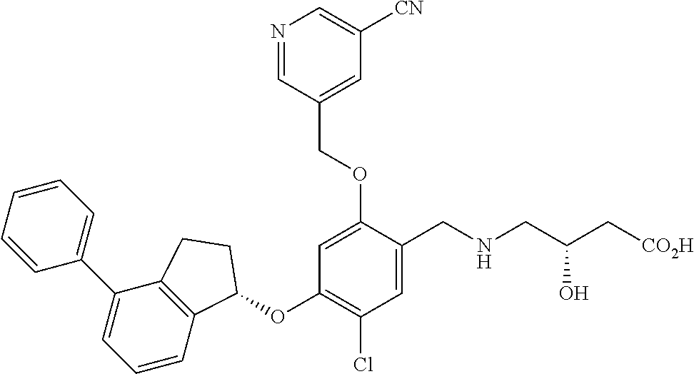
C1=CC=CC=C1C1=CC=CC2=C1CCC2OC1=C(Cl)C=C(CNCC(C[CO2H])O)C(OCC2=CC([CN])=CN=C2)=C1
